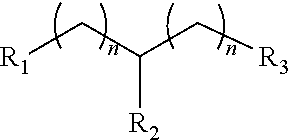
C([R2])(C[R1])C[R3]
